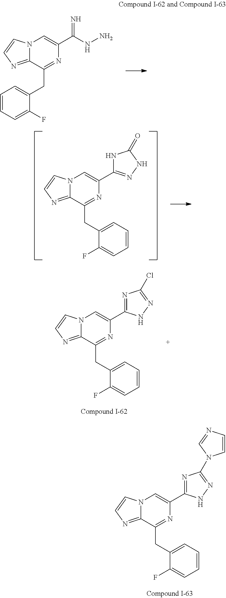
C1=CC=C(F)C(CC2=NC(C(NN)=N)=CN3C2=NC=C3)=C1.C1=CC=C(CC2=NC(C3=NNC(=O)N3)=CN3C2=NC=C3)C(F)=C1.C1=CC=C(CC2=NC(C3=NC(Cl)=NN3)=CN3C2=NC=C3)C(F)=C1.C1=CC=C(CC2=NC(C3=NC(N4C=CN=C4)=NN3)=CN3C2=NC=C3)C(F)=C1
